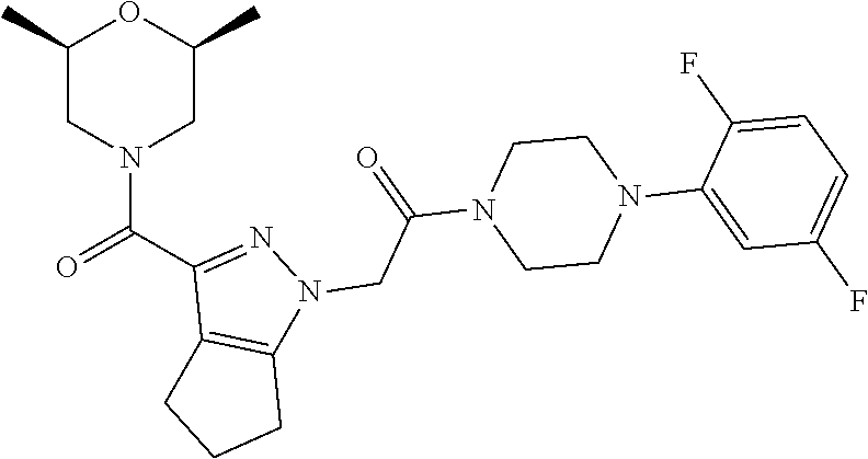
C1(C)CN(C(=O)C2=NN(CC(N3CCN(C4=CC(F)=CC=C4F)CC3)=O)C3=C2CCC3)CC(C)O1
